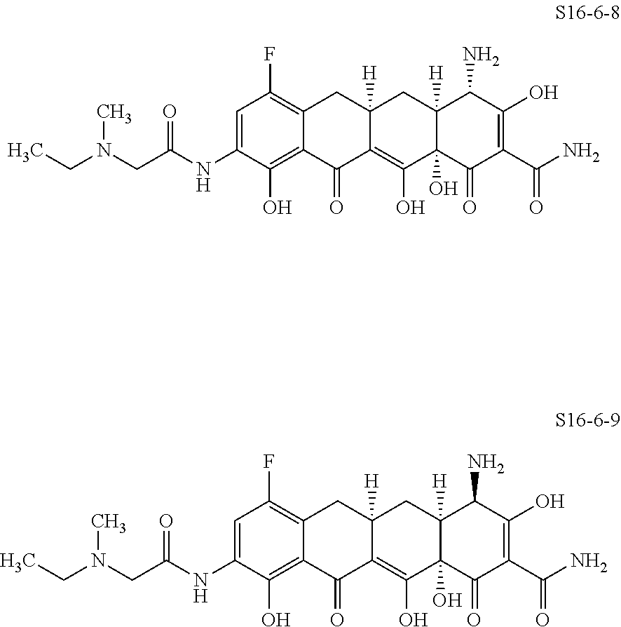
C1=C(NC(CN(CC)C)=O)C(O)=C2C(=C1F)CC1([H])C(=C(O)C3(O)C([H])(C1)C(N)C(O)=C(C(N)=O)C3=O)C2=O.C1=C(NC(CN(CC)C)=O)C(O)=C2C(=C1F)CC1([H])C(=C(O)C3(O)C([H])(C1)C(N)C(O)=C(C(N)=O)C3=O)C2=O
